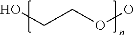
OCCOO
